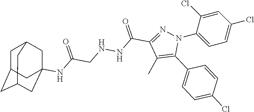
C1C2CC3CC(NC(CNNC(C4=NN(C5=CC=C(Cl)C=C5Cl)C(C5=CC=C(Cl)C=C5)=C4C)=O)=O)(CC1C3)C2
